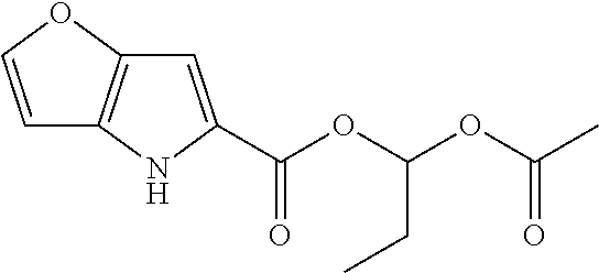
C(OC(C)=O)(OC(=O)C1=CC2=C(N1)C=CO2)CC
